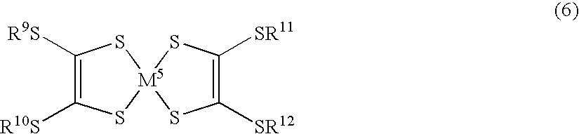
C1([R9S])=C([R10S])S[M5]2(S1)SC([SR11])=C([SR12])S2
